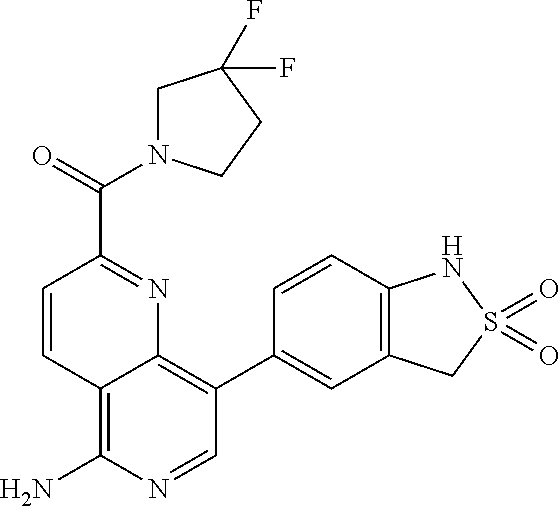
C1=CC(C(=O)N2CC(F)(F)CC2)=NC2=C(C3=CC4=C(C=C3)NS(=O)(=O)C4)C=NC(N)=C12
